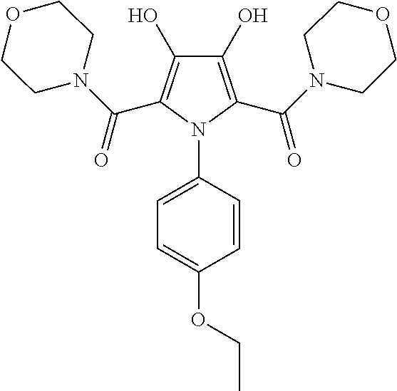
C1(O)=C(C(N2CCOCC2)=O)N(C2=CC=C(OCC)C=C2)C(C(N2CCOCC2)=O)=C1O
